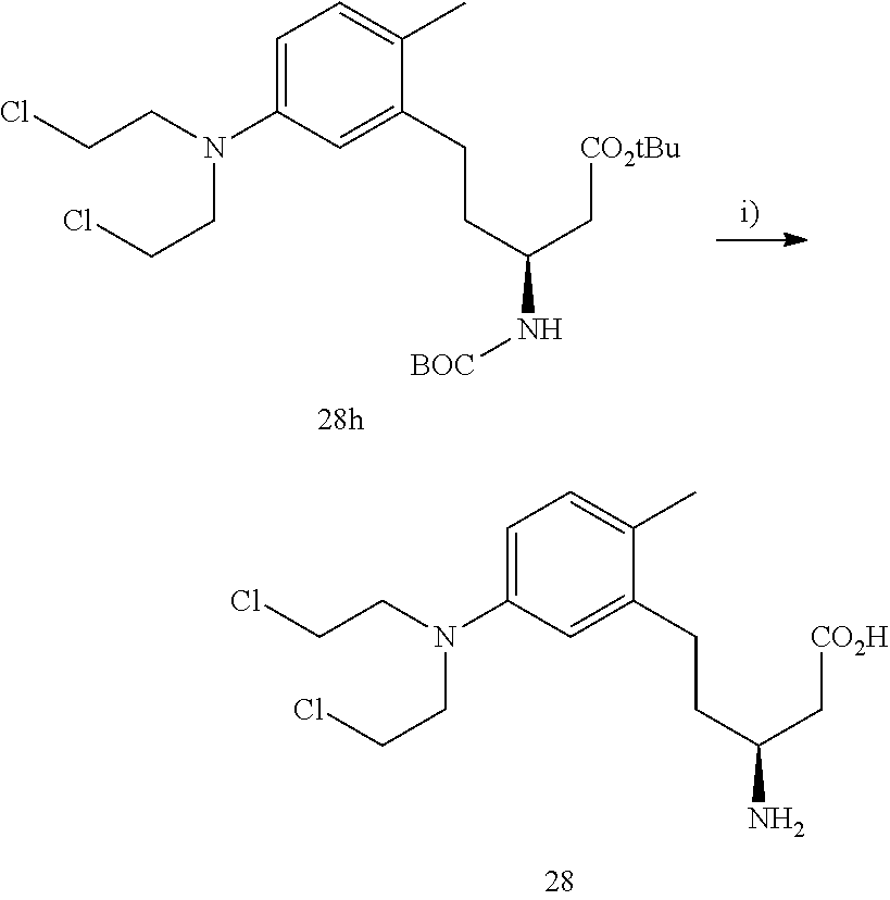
C(C(C[CO2H])N)CC1=CC(N(CCCl)CCCl)=CC=C1C.C(C(C[CO2tBu])N[BOC])CC1=CC(N(CCCl)CCCl)=CC=C1C
